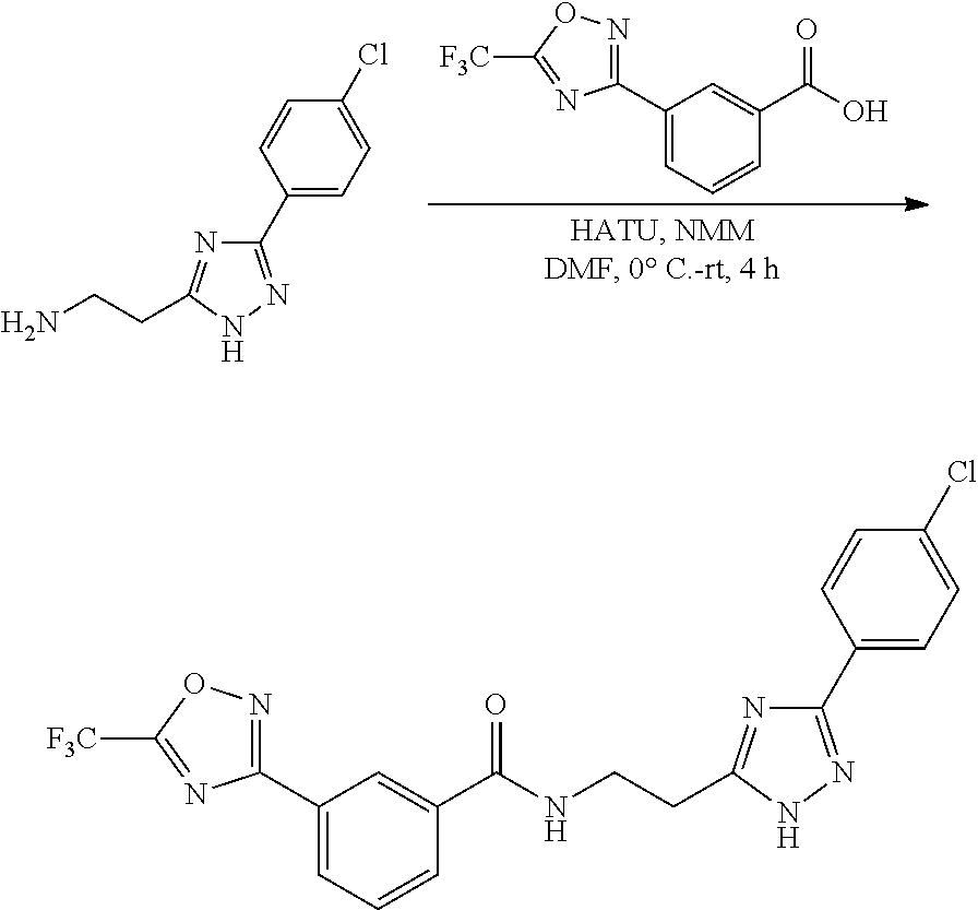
C1(C2=CC=C(Cl)C=C2)=NNC(CCN)=N1.C1(C2=CC=CC(C(O)=O)=C2)=NOC([F3C])=N1.C1(C2=CC=C(Cl)C=C2)=NNC(CCNC(C2=CC(C3=NOC([F3C])=N3)=CC=C2)=O)=N1
